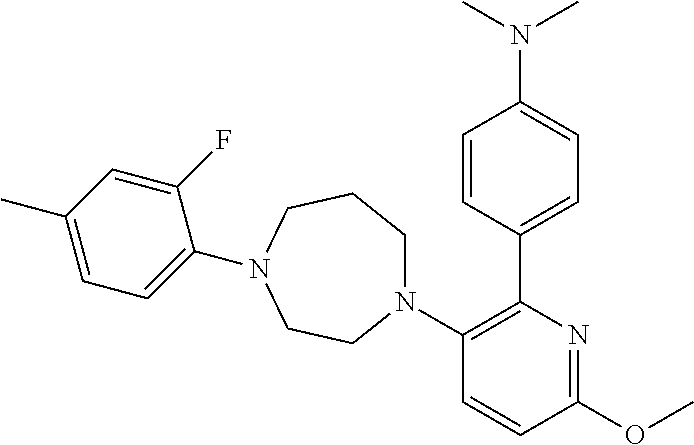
C1CCN(C2=CC=C(C)C=C2F)CCN1C1=C(C2=CC=C(N(C)C)C=C2)N=C(OC)C=C1
